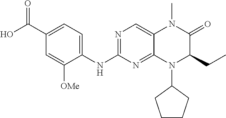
N1=C(NC2=CC=C(C(O)=O)C=C2[OMe])N=C2C(=C1)N(C)C(=O)C(CC)N2C1CCCC1
